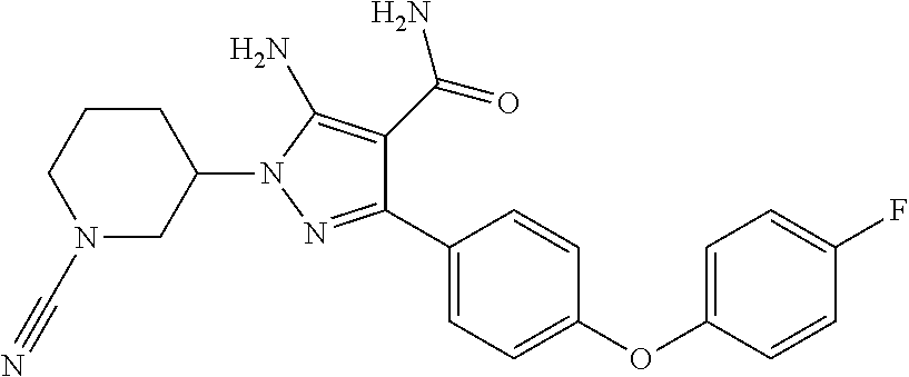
C1(C2=CC=C(OC3=CC=C(F)C=C3)C=C2)=NN(C2CCCN(C#N)C2)C(N)=C1C(=O)N
